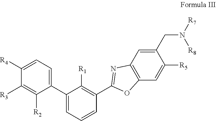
C1(C2=CC=CC(C3=NC4=C(O3)C=C([R5])C(CN([R8])[R7])=C4)=C2[R1])=CC=C([R4])C([R3])=C1[R2]
